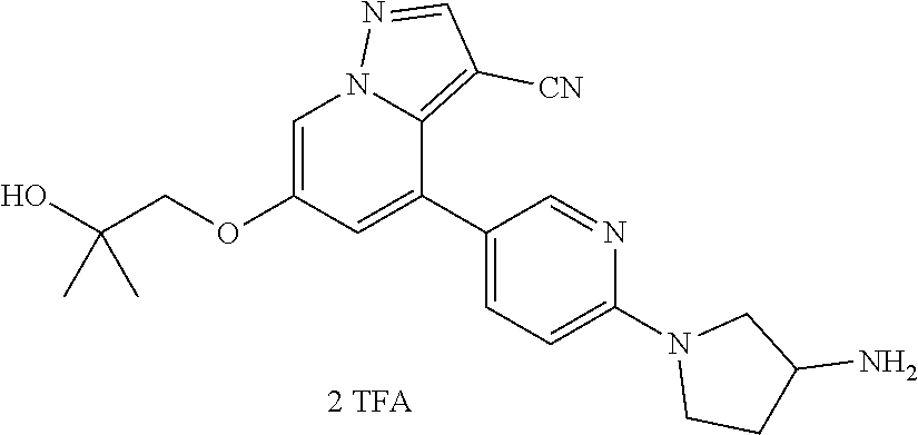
C1(C2=CC(OCC(O)(C)C)=CN3C2=C([CN])C=N3)=CC=C(N2CCC(N)C2)N=C1
